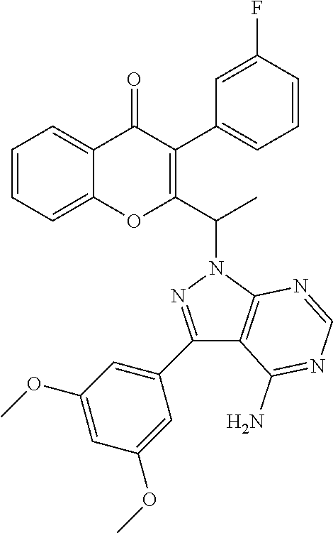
C1=CC=C2C(=C1)OC(C(N1N=C(C3=CC(OC)=CC(OC)=C3)C3=C1N=CN=C3N)C)=C(C1=CC=CC(F)=C1)C2=O
